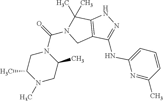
N(C1=NNC2=C1CN(C(=O)N1CC(C)N(C)CC1C)C2(C)C)C1=CC=CC(C)=N1
